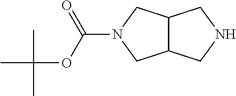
C12C(CN(C(OC(C)(C)C)=O)C1)CNC2
